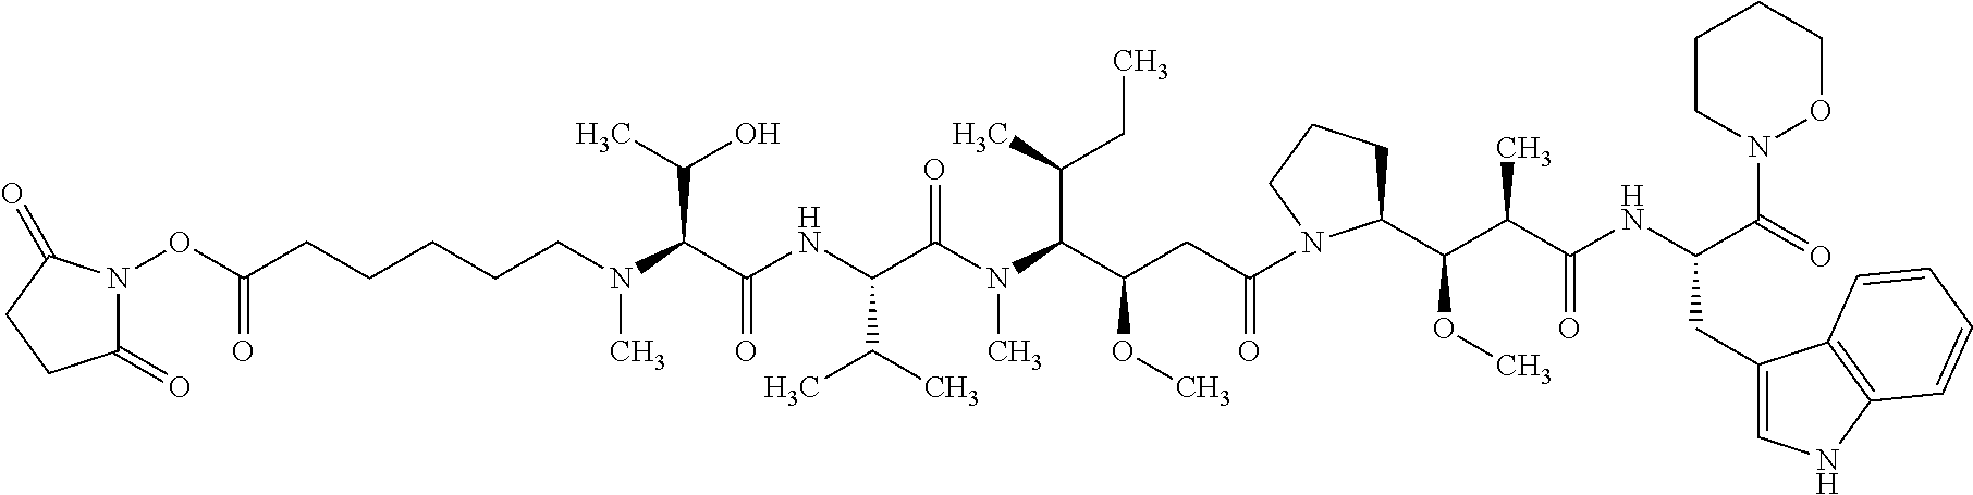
N(C(C(NC(C(N(C)C(C(CC(=O)N1C(C(C(C(NC(CC2=CNC3=C2C=CC=C3)C(=O)N2OCCCC2)=O)C)OC)CCC1)OC)C(C)CC)=O)C(C)C)=O)C(C)O)(C)CCCCCC(ON1C(=O)CCC1=O)=O
